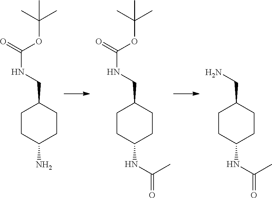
C1CC(N)CCC1CNC(=O)OC(C)(C)C.C1CC(NC(C)=O)CCC1CNC(=O)OC(C)(C)C.C1CC(NC(C)=O)CCC1CN
